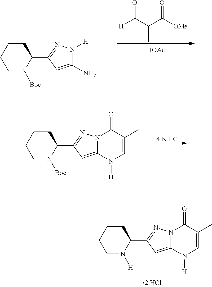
N1([Boc])C(C2=NN3C(=C2)N([H])C=C(C)C3=O)CCCC1.[4 N HCl].N1([H])C(C2=NN3C(=C2)N([H])C=C(C)C3=O)CCCC1.[H]C(C(C([OMe])=O)C)=O.[HOAc].N1([Boc])C(C2=NN([H])C(N)=C2)CCCC1
